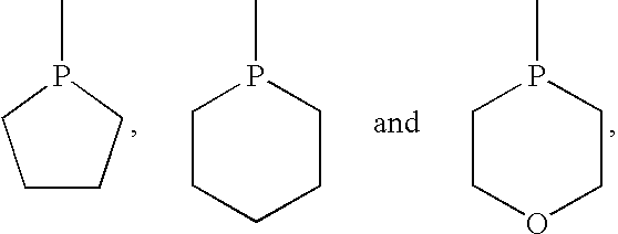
P1(C)CCCC1.P1(C)CCOCC1.P1(C)CCCCC1
